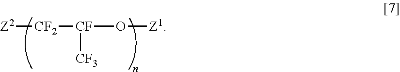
[Z2][CF2][CF]([CF3])O[Z1]
